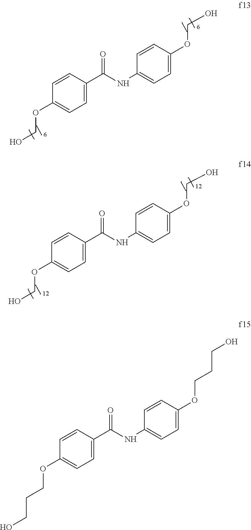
C1=C(OCO)C=CC(NC(C2=CC=C(OCO)C=C2)=O)=C1.C1=C(OCO)C=CC(NC(C2=CC=C(OCO)C=C2)=O)=C1.C1=C(OCCCO)C=CC(NC(C2=CC=C(OCCCO)C=C2)=O)=C1
